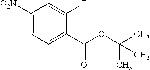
C1=C(C(OC(C)(C)C)=O)C(F)=CC([O2N])=C1
